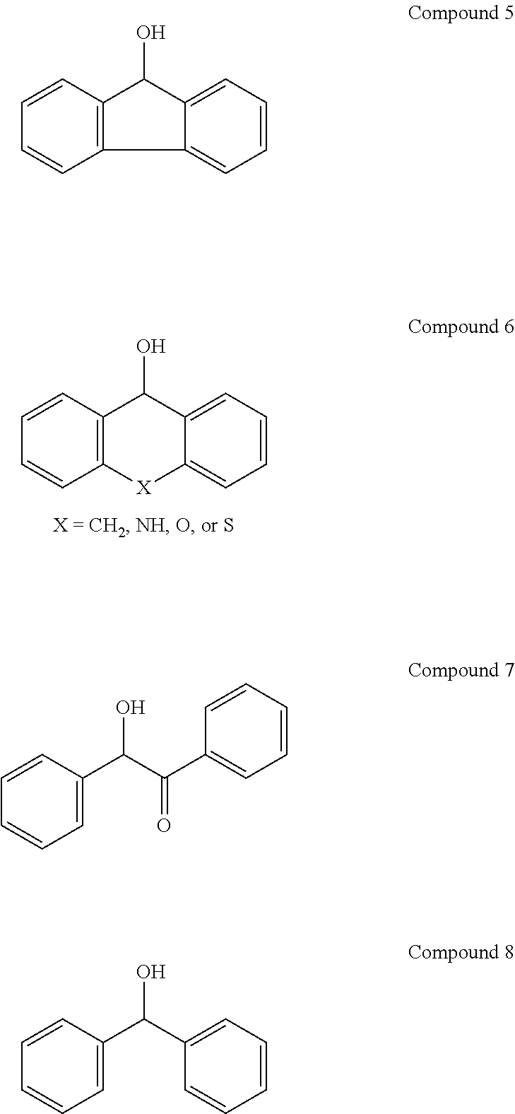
C1=CC2=C(C=C1)[X]C1=CC=CC=C1C2O.C1=CC2=C(C=C1)C1=CC=CC=C1C2O.C1=CC(C(C(=O)C2=CC=CC=C2)O)=CC=C1.C1=CC(C(C2=CC=CC=C2)O)=CC=C1
